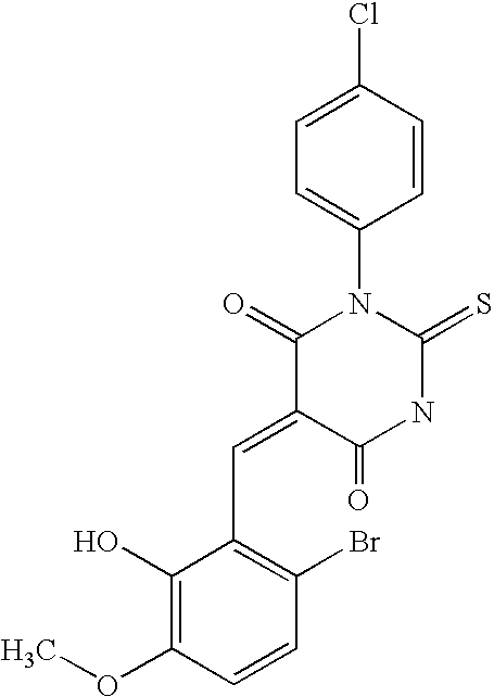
C1(Cl)=CC=C(N2C(=O)C(=CC3=C(Br)C=CC(OC)=C3O)C(=O)NC2=S)C=C1
